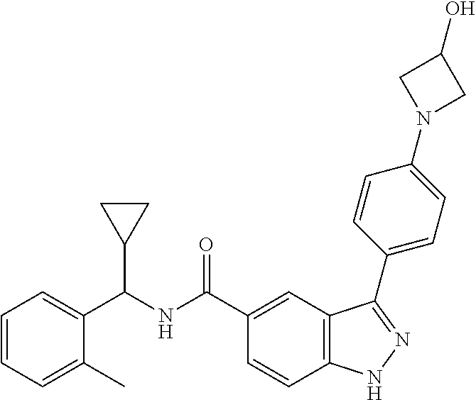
C1=CC=C(C)C(C(NC(C2=CC3=C(C=C2)NN=C3C2=CC=C(N3CC(O)C3)C=C2)=O)C2CC2)=C1
